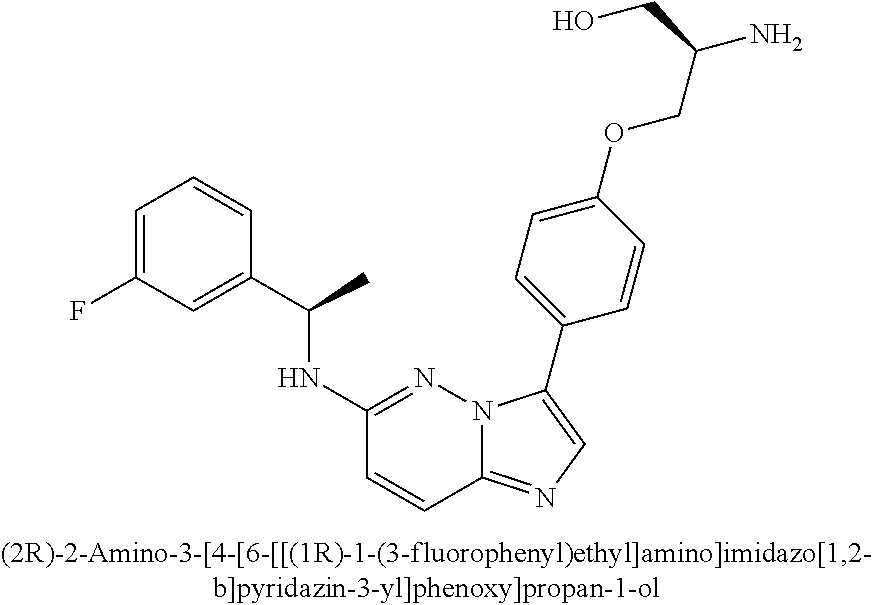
C1(NC(C2=CC(F)=CC=C2)C)=NN2C(=NC=C2C2=CC=C(OCC(N)CO)C=C2)C=C1
